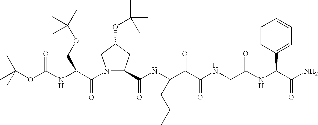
C(NC(C(N1C(C(NC(C(C(NCC(NC(C(N)=O)C2=CC=CC=C2)=O)=O)=O)CCC)=O)CC(OC(C)(C)C)C1)=O)COC(C)(C)C)(=O)OC(C)(C)C
